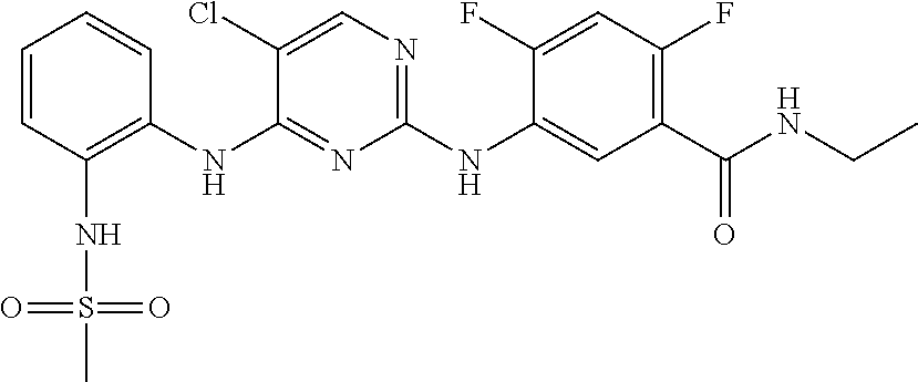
C1=CC(NS(=O)(=O)C)=C(NC2=NC(NC3=CC(C(NCC)=O)=C(F)C=C3F)=NC=C2Cl)C=C1
